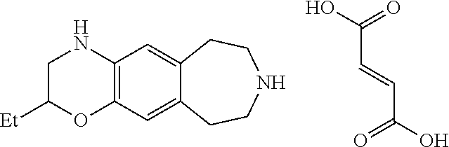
C(C=CC(O)=O)(O)=O.C1NC2=C(OC1[Et])C=C1C(=C2)CCNCC1
